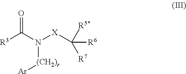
O=C([R3])N([(CH2)r][Ar])[X]C([R5*])([R6])[R7]
